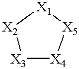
[X2]1[X3][X4][X5][X1]1
